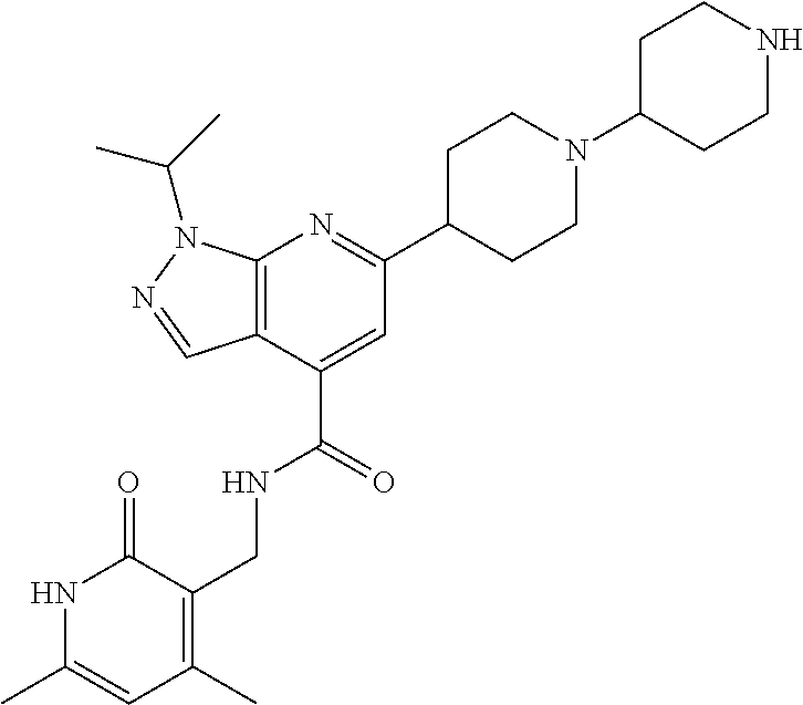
N1C(C)=CC(C)=C(CNC(C2=CC(C3CCN(C4CCNCC4)CC3)=NC3=C2C=NN3C(C)C)=O)C1=O
